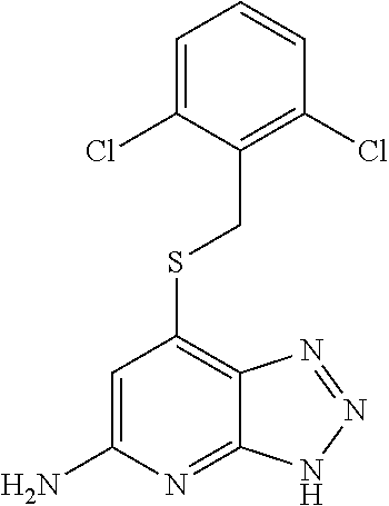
C1=C(N)N=C2C(=C1SCC1=C(Cl)C=CC=C1Cl)N=NN2
